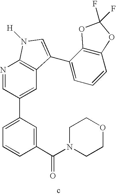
C1(C(N2CCOCC2)=O)=CC(C2=CC3=C(N=C2)N([H])C=C3C2=CC=CC3=C2OC(F)(F)O3)=CC=C1
